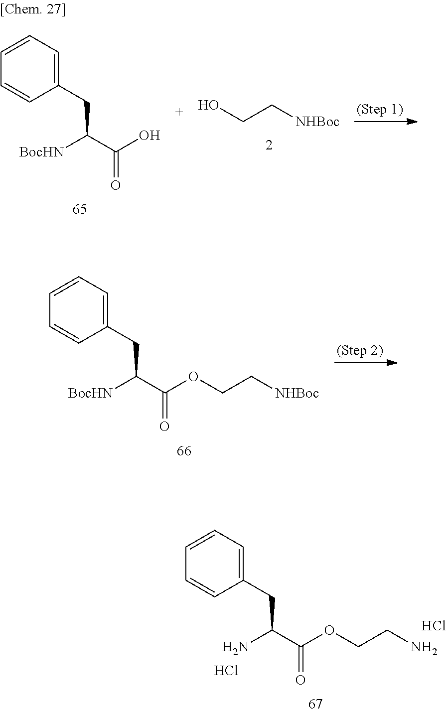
[BocHN]C(C(OCC[NHBoc])=O)CC1=CC=CC=C1.NC(C(OCCN)=O)CC1=CC=CC=C1.Cl.Cl.C(C[NHBoc])O.[BocHN]C(C(O)=O)CC1=CC=CC=C1
